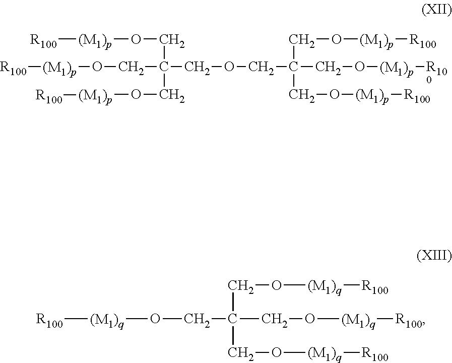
[R100][(M1)p]OCC(COCC(CO[(M1)p][R100])(CO[(M1)p][R100])CO[(M1)p][R100])(CO[(M1)p][R100])CO[(M1)p][R100].[R100][(M1)q]OCC(CO[(M1)q][R100])(CO[(M1)q][R100])CO[(M1)q][R100]
